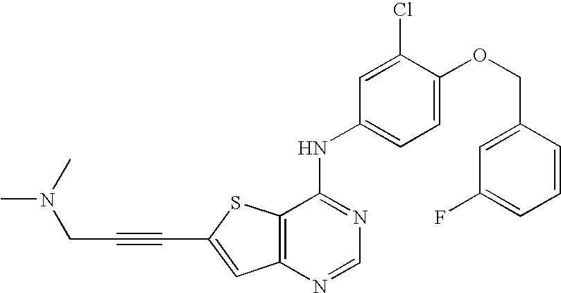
C12=C(N=CN=C1NC1=CC=C(OCC3=CC(F)=CC=C3)C(Cl)=C1)C=C(C#CCN(C)C)S2
